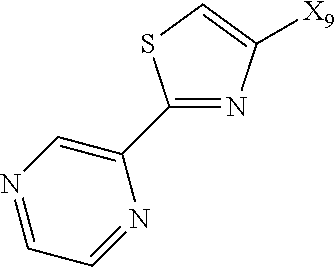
C1(C2=NC([X9])=CS2)=CN=CC=N1
